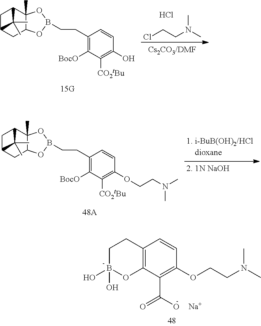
C1B(O)(O)OC2=C(C1)C=CC(OCCN(C)C)=C2C(O)=O.[Na].C1C2CC3C(C)(C1C2(C)C)OB(CCC1=C([BocO])C([CO2tBu])=C(O)C=C1)O3.ClCCN(C)C.Cl.C1C2CC3C(C)(C1C2(C)C)OB(CCC1=C([BocO])C([CO2tBu])=C(OCCN(C)C)C=C1)O3
